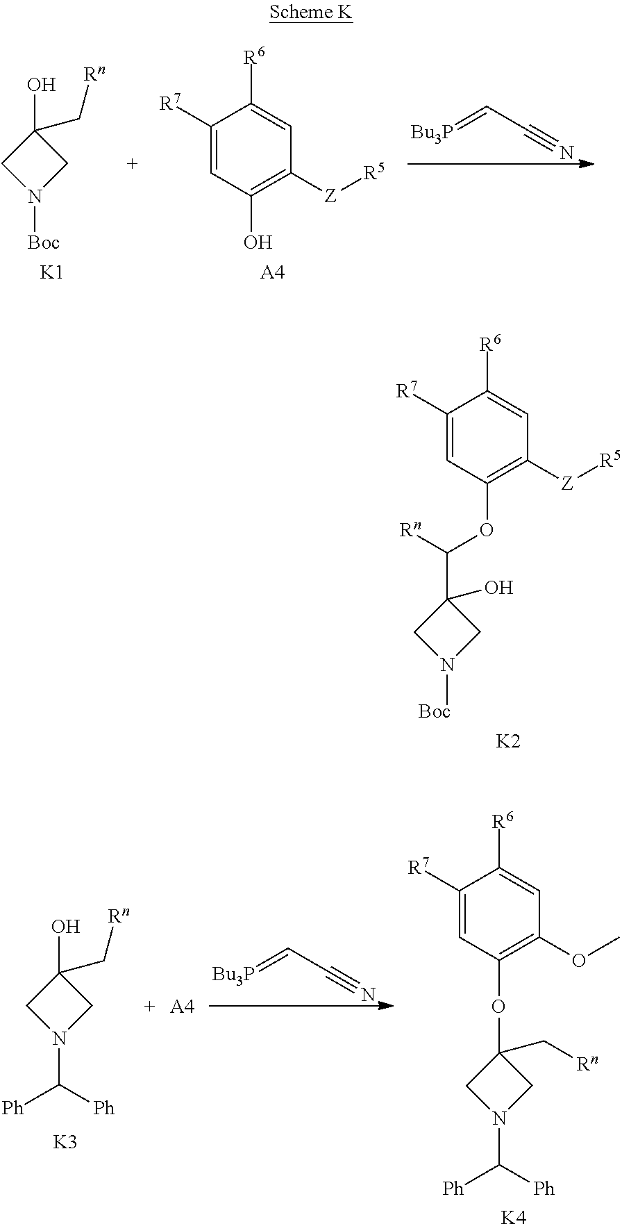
C1([R7])=CC(O)=C([Z][R5])C=C1[R6].[A4].N1([Boc])CC(O)(C[Rn])C1.[K1].[Bu3P]=CC#N.[Bu3P]=CC#N.N1(C([Ph])[Ph])CC(O)(C[Rn])C1.[K3].C1([R7])=CC(OC2(C[Rn])CN(C([Ph])[Ph])C2)=C(OC)C=C1[R6].[K4].[A4].C1([R7])=CC(OC(C2(O)CN([Boc])C2)[Rn])=C([Z][R5])C=C1[R6].[K2]
